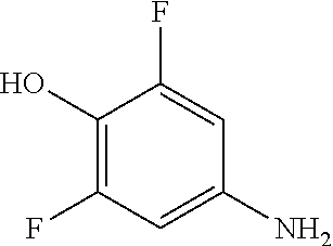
C1(O)=C(F)C=C(N)C=C1F
